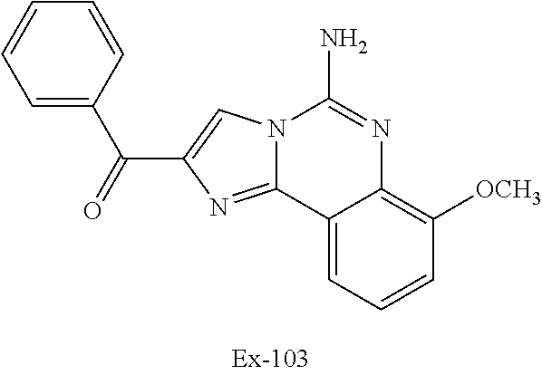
C12=CC=CC([OCH3])=C1N=C(N)N1C2=NC(C(=O)C2=CC=CC=C2)=C1
